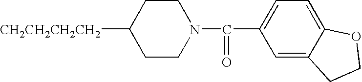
[CH2CH2CH2CH2]C1CCN(C(C2=CC=C3C(=C2)CCO3)=O)CC1
